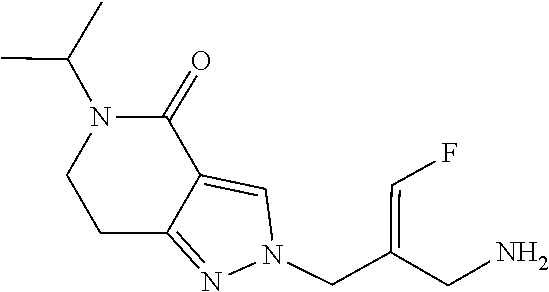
C1C2=NN(CC(=CF)CN)C=C2C(=O)N(C(C)C)C1
